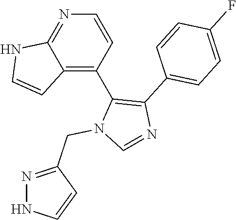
N1=C2C(=C(C3=C(C4=CC=C(F)C=C4)N=CN3CC3=NNC=C3)C=C1)C=CN2
